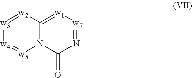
[w3]1=[w2]C2=[w1][w7]=NC(=O)N2[w5]=[w4]1
